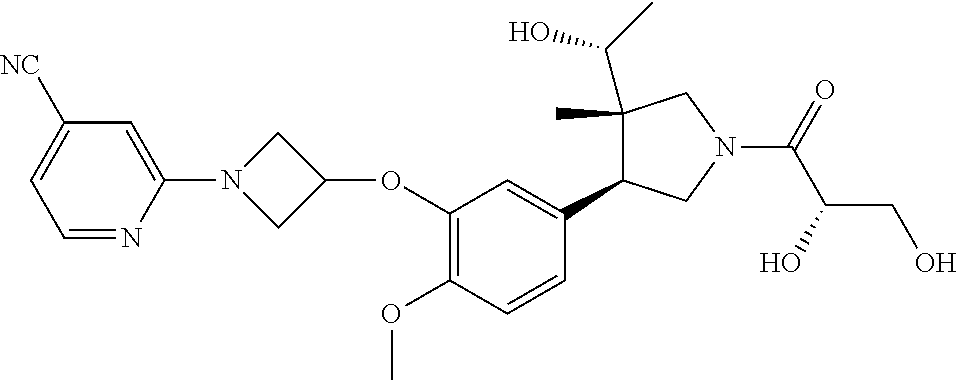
C1([NC])=CC=NC(N2CC(OC3=C(OC)C=CC(C4C(C(O)C)(C)CN(C(C(CO)O)=O)C4)=C3)C2)=C1
